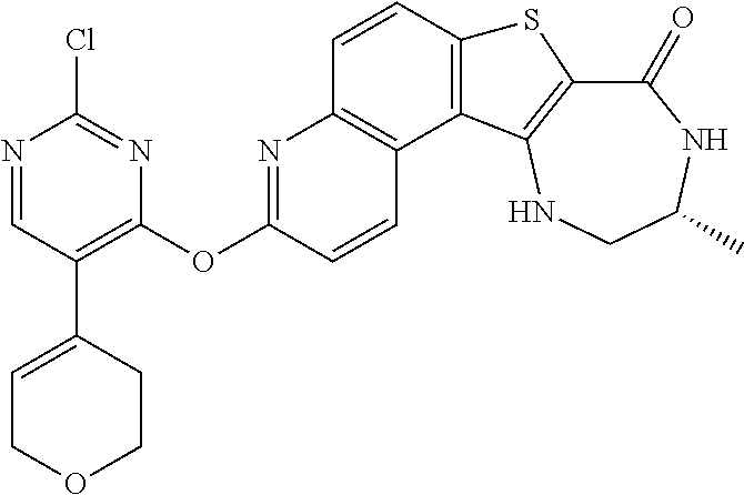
C1(=O)C2=C(NCC(C)N1)C1=C(S2)C=CC2=C1C=CC(OC1=C(C3=CCOCC3)C=NC(Cl)=N1)=N2
